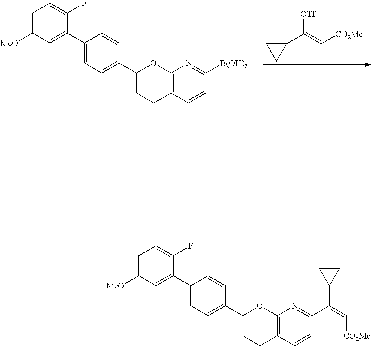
C1=C([MeO])C=C(C2=CC=C(C3CCC4=C(O3)N=C([B(OH)2])C=C4)C=C2)C(F)=C1.[OTf]C(=C[CO2Me])C1CC1.C1=C([MeO])C=C(C2=CC=C(C3CCC4=C(O3)N=C(C(=C[CO2Me])C3CC3)C=C4)C=C2)C(F)=C1
